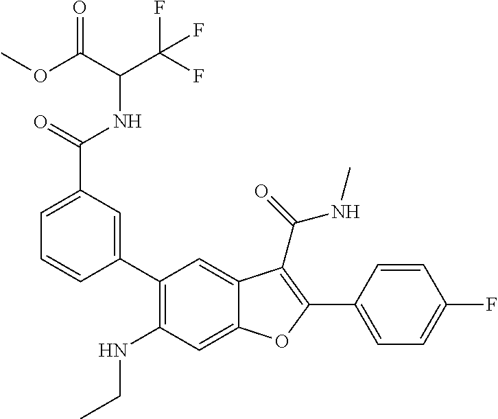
C1=C(C(=O)NC(C(F)(F)F)C(OC)=O)C=C(C2=C(NCC)C=C3C(=C2)C(C(=O)NC)=C(C2=CC=C(F)C=C2)O3)C=C1
